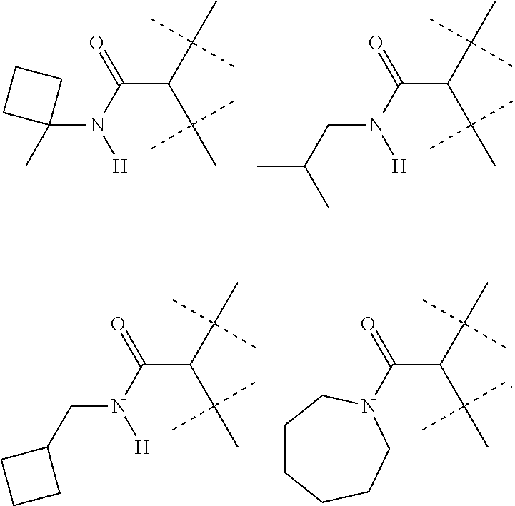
C(C(C(C)(C)C)C(C)(C)C)(N([H])C1(C)CCC1)=O.C(C(C(C)(C)C)C(C)(C)C)(N([H])CC(C)C)=O.C(C(C(C)(C)C)C(C)(C)C)(N([H])CC1CCC1)=O.C(C(C(C)(C)C)C(C)(C)C)(=O)N1CCCCCC1
